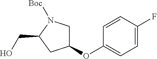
C1(OC2=CC=C(F)C=C2)CN([Boc])C(CO)C1
